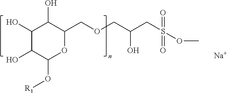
C1(O)C(O)C(O[R1])OC(COCC(CS(=O)(=O)OC)O)C1O.[Na]
